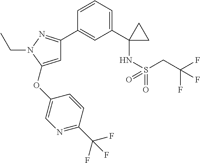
C1(C2(NS(CC(F)(F)F)(=O)=O)CC2)=CC=CC(C2=NN(CC)C(OC3=CN=C(C(F)(F)F)C=C3)=C2)=C1
